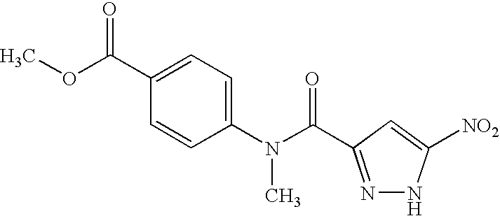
C1(C(OC)=O)=CC=C(N(C(=O)C2=NNC([NO2])=C2)C)C=C1
